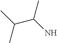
C(C)(C)C(N)C
